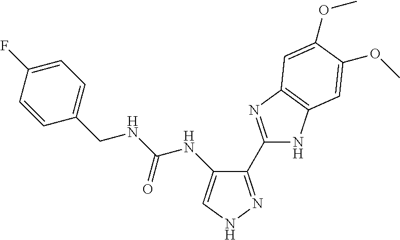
C(=O)(NC1=CNN=C1C1=NC2=C(N1)C=C(OC)C(OC)=C2)NCC1=CC=C(F)C=C1
